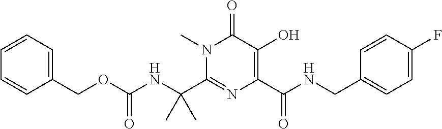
N(C(OCC1=CC=CC=C1)=O)C(C1=NC(C(NCC2=CC=C(F)C=C2)=O)=C(O)C(=O)N1C)(C)C
